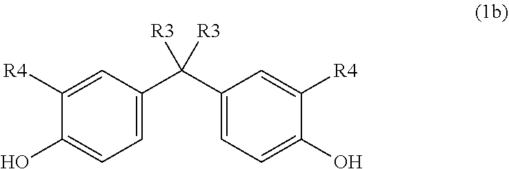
C1([R4])=CC(C(C2=CC=C(O)C([R4])=C2)([R3])[R3])=CC=C1O
